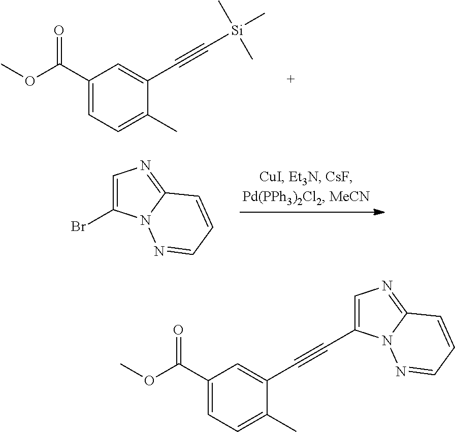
C1(C(OC)=O)=CC=C(C)C(C#C[Si](C)(C)C)=C1.C1=C(Br)N2C(=N1)C=CC=N2.C1(C(OC)=O)=CC=C(C)C(C#CC2=CN=C3N2N=CC=C3)=C1
